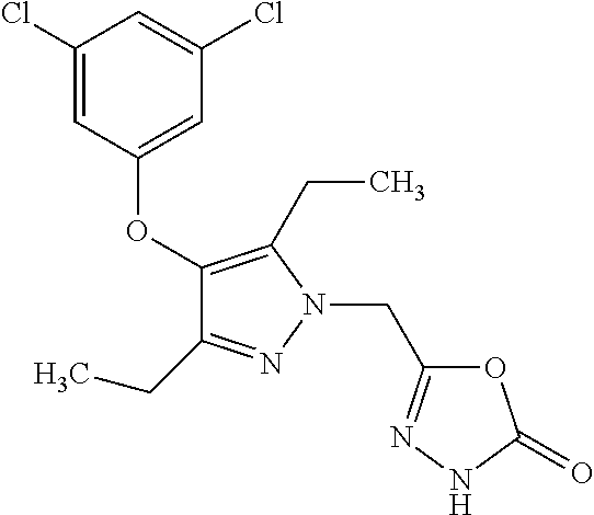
C1(OC2=CC(Cl)=CC(Cl)=C2)=C(CC)N(CC2=NNC(=O)O2)N=C1CC
